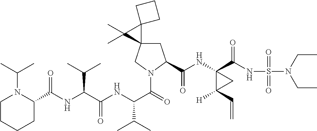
C1(C(NC(C(NC(C(=O)N2CC3(CC2C(NC2(C(NS(=O)(=O)N(CC)CC)=O)C([H])(C=C)C2)=O)C2(C3(C)C)CCC2)C(C)C)=O)C(C)C)=O)N(C(C)C)CCCC1
